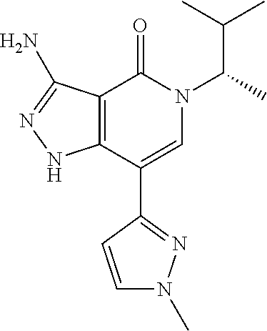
C12=C(C(C3=NN(C)C=C3)=CN(C(C)C(C)C)C1=O)NN=C2N
